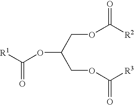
[R1]C(OC(COC([R2])=O)COC(=O)[R3])=O
